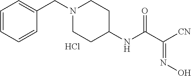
Cl.C1=CC=C(CN2CCC(NC(=O)C([CN])=NO)CC2)C=C1
